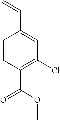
C1=CC(C(OC)=O)=C(Cl)C=C1C=C
